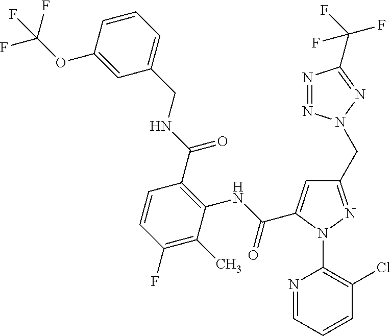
C1=C(OC(F)(F)F)C=CC=C1CNC(=O)C1=C(NC(=O)C2=CC(CN3N=NC(C(F)(F)F)=N3)=NN2C2=C(Cl)C=CC=N2)C(C)=C(F)C=C1
